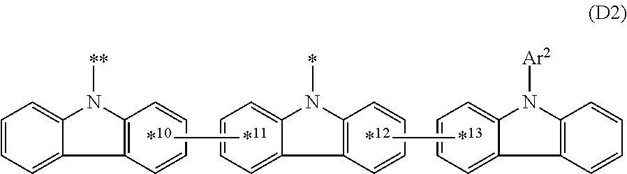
C1=CC=C2C(=C1)N([**])C1=C2C=CC=C1.[*10][*11].C1=CC=C2C(=C1)N(*)C1=C2C=CC=C1.[*12][*13].C1=CC=C2C(=C1)N([Ar2])C1=C2C=CC=C1
